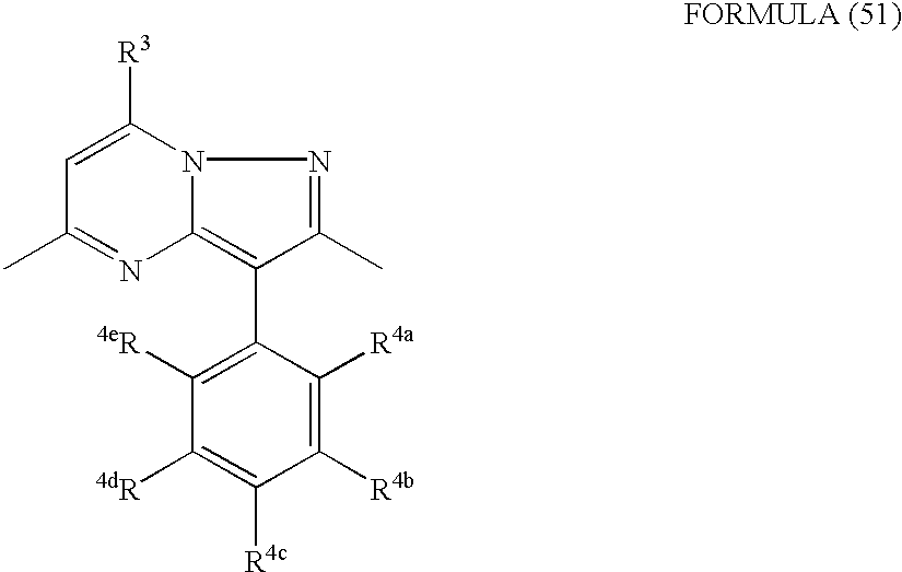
C1=C([R3])N2C(=C(C3=C([4eR])C([4dR])=C([R4c])C([R4b])=C3[R4a])C(C)=N2)N=C1C
